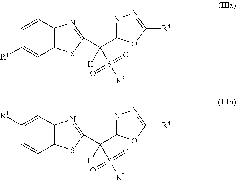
C12=C(C=CC([R1])=C1)N=C(C(C1=NN=C([R4])O1)([H])S([R3])(=O)=O)S2.C12=C(C=C([R1])C=C1)N=C(C(C1=NN=C([R4])O1)([H])S([R3])(=O)=O)S2
